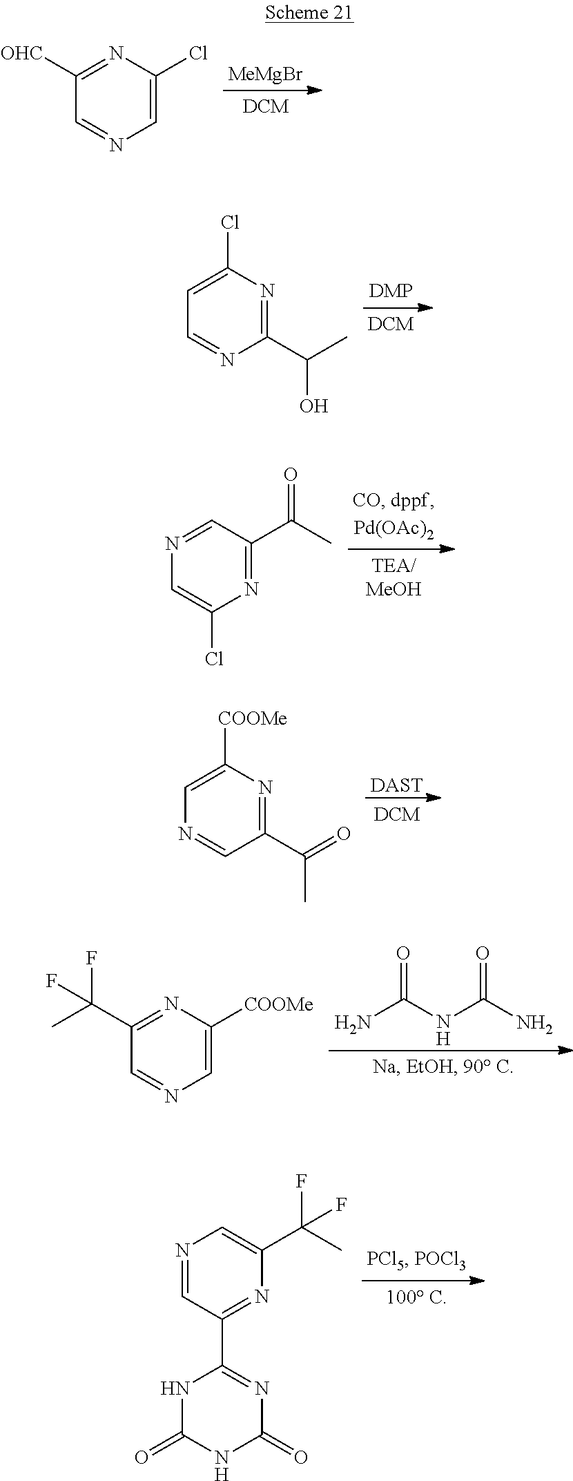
[MeMgBr].C1([OHC])=NC(Cl)=CN=C1.C1=C(Cl)N=C(C(C)O)N=C1.N1=CC(C(C)=O)=NC(Cl)=C1.[DAST].C1=C([COOMe])N=C(C(=O)C)C=N1.NC(NC(N)=O)=O.C1(C(C)(F)F)=NC([COOMe])=CN=C1.N1=CC(C2=NC(=O)NC(=O)N2)=NC(C(C)(F)F)=C1
